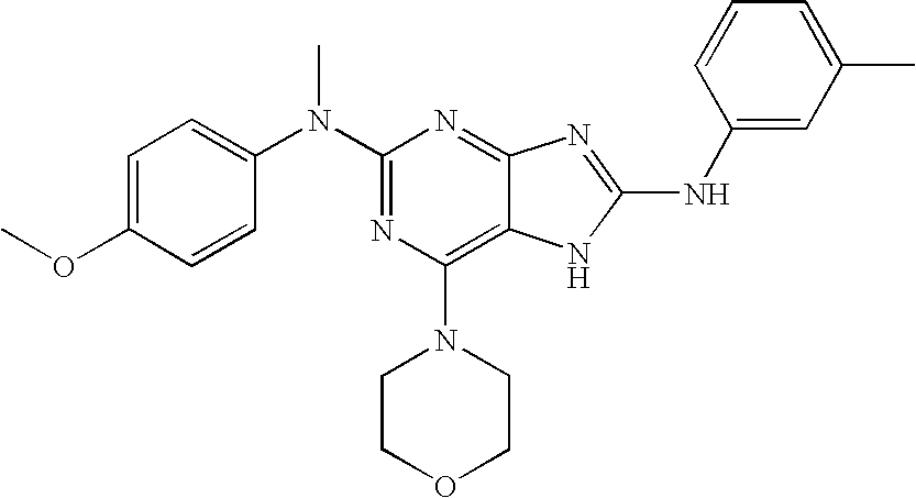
C1(N(C2=CC=C(OC)C=C2)C)=NC(N2CCOCC2)=C2C(=N1)N=C(NC1=CC(C)=CC=C1)N2
